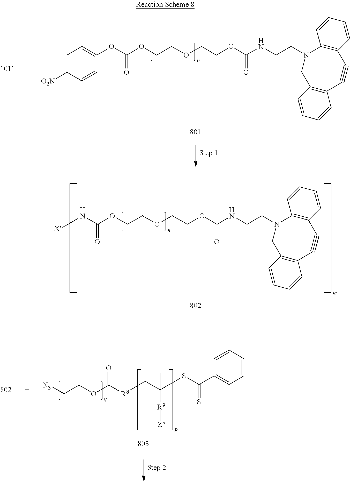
O(C(OCCOCCOC(NCCN1CC2=C(C#CC3=C1C=CC=C3)C=CC=C2)=O)=O)C1=CC=C([O2N])C=C1.N(C(OCCOCCOC(NCCN1CC2=C(C#CC3=C1C=CC=C3)C=CC=C2)=O)=O)[X].[R8](CC([R9][Z])(C)SC(C1=CC=CC=C1)=S)C(OCC[N3])=O
